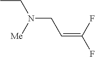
CCN(CC=C(F)F)[Me]
